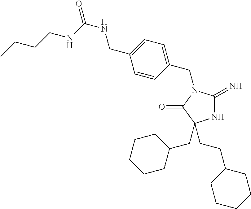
N1C(=N)N(CC2=CC=C(CNC(NCCCC)=O)C=C2)C(=O)C1(CC1CCCCC1)CCC1CCCCC1
